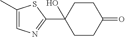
C1CC(=O)CCC1(C1=NC=C(C)S1)O
